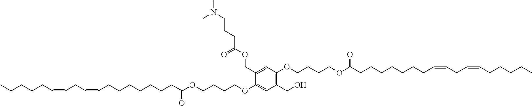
C1=C(COC(CCCN(C)C)=O)C(OCCCCOC(CCCCCCCC=CCC=CCCCCC)=O)=CC(CO)=C1OCCCCOC(CCCCCCCC=CCC=CCCCCC)=O
